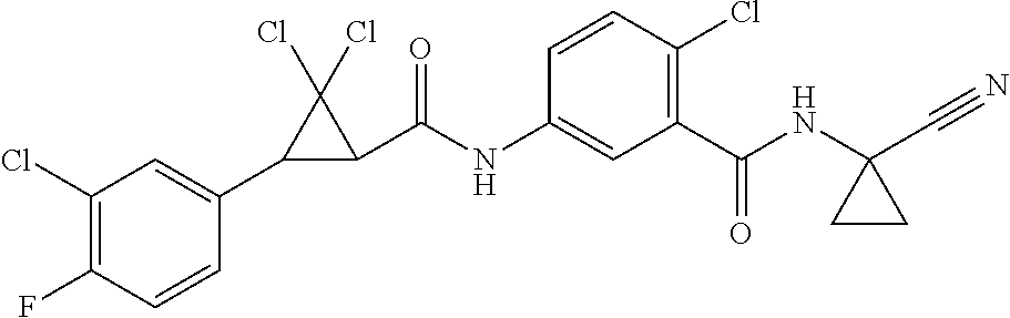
C1(Cl)=C(F)C=CC(C2C(C(NC3=CC(C(=O)NC4(C#N)CC4)=C(Cl)C=C3)=O)C2(Cl)Cl)=C1
